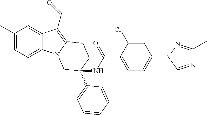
C1(C)=CC=C2C(=C1)C(C=O)=C1N2CC(C2=CC=CC=C2)(NC(C2=CC=C(N3C=NC(C)=N3)C=C2Cl)=O)CC1
